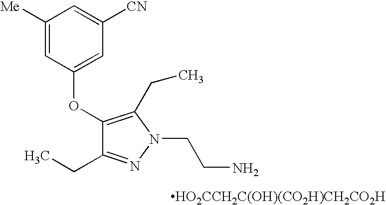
C1([Me])=CC(OC2=C(CC)N(CCN)N=C2CC)=CC([CN])=C1.[HO2CCH2C(OH)(CO2H)CH2CO2H]
